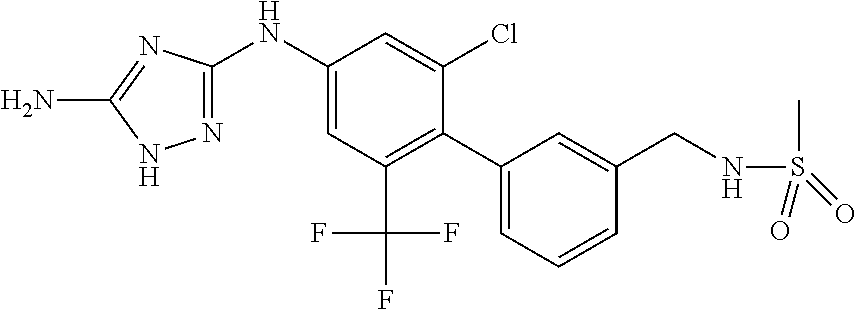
C1(NC2=CC(C(F)(F)F)=C(C3=CC=CC(CNS(C)(=O)=O)=C3)C(Cl)=C2)=NNC(N)=N1
